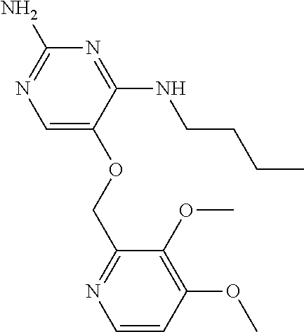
C1(N)=NC=C(OCC2=NC=CC(OC)=C2OC)C(NCCCC)=N1
